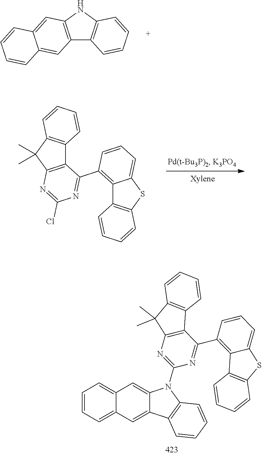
C12=C(NC3=C1C=CC=C3)C=C1C(=C2)C=CC=C1.C12=C(C(C)(C)C3=C1C=CC=C3)N=C(Cl)N=C2C1=C2C(=CC=C1)SC1=C2C=CC=C1.C12=CC3=CC=CC=C3C=C1N(C1=NC3=C(C4=C(C3(C)C)C=CC=C4)C(C3=C4C(=CC=C3)SC3=C4C=CC=C3)=N1)C1=C2C=CC=C1
